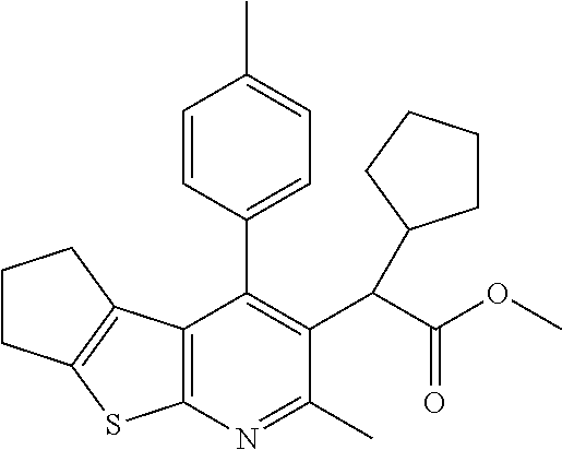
C12=C(N=C(C)C(C(C(OC)=O)C3CCCC3)=C1C1=CC=C(C)C=C1)SC1=C2CCC1
